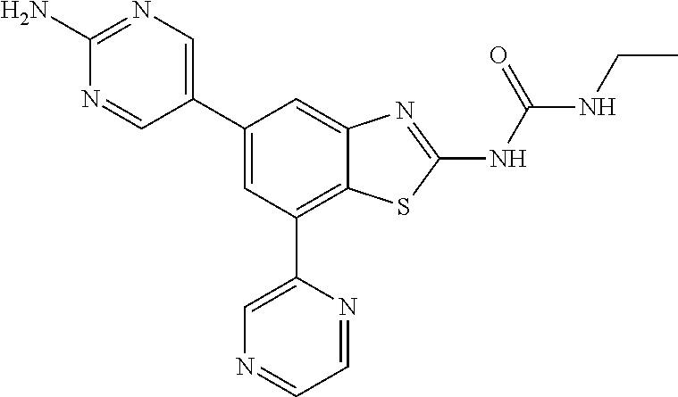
C1(C2=CN=C(N)N=C2)=CC(C2=CN=CC=N2)=C2C(=C1)N=C(NC(=O)NCC)S2
